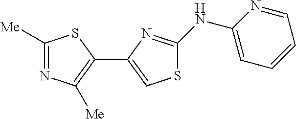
C1([Me])=NC([Me])=C(C2=CSC(NC3=CC=CC=N3)=N2)S1
